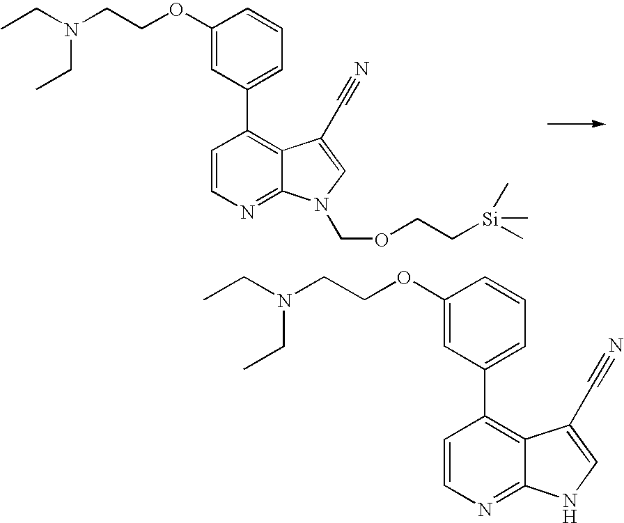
C1=CN=C2C(=C1C1=CC=CC(OCCN(CC)CC)=C1)C(C#N)=CN2COCC[Si](C)(C)C.C1=CN=C2C(=C1C1=CC=CC(OCCN(CC)CC)=C1)C(C#N)=CN2
